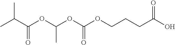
C(C(OC(OC(OCCCC(O)=O)=O)C)=O)(C)C
